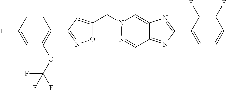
O1C(CN2N=CC3=NC(C4=CC=CC(F)=C4F)=NC3=C2)=CC(C2=C(OC(F)(F)F)C=C(F)C=C2)=N1
